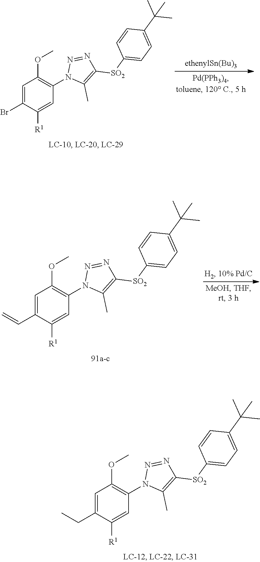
C1=C(CC)C([R1])=CC(N2C(C)=C([SO2]C3=CC=C(C(C)(C)C)C=C3)N=N2)=C1OC.C1=C(Br)C([R1])=CC(N2C(C)=C([SO2]C3=CC=C(C(C)(C)C)C=C3)N=N2)=C1OC.C1=C(C=C)C([R1])=CC(N2C(C)=C([SO2]C3=CC=C(C(C)(C)C)C=C3)N=N2)=C1OC
